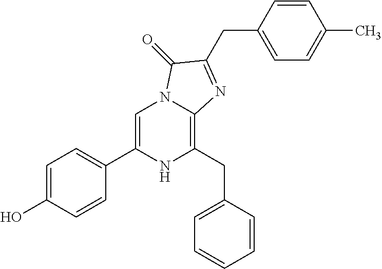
C1=C(O)C=CC(C2=CN3C(=C(CC4=CC=CC=C4)N2)N=C(CC2=CC=C(C)C=C2)C3=O)=C1
